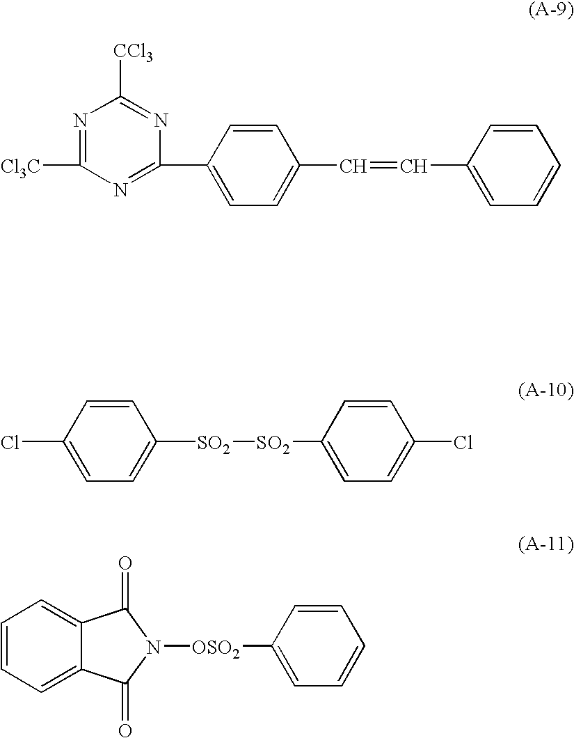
C1=CC(Cl)=CC=C1[SO2][SO2]C1=CC=C(Cl)C=C1.C1=CC=C2C(=C1)C(=O)N([OSO2]C1=CC=CC=C1)C2=O.N1=C([Cl3C])N=C(C2=CC=C(C=CC3=CC=CC=C3)C=C2)N=C1[CCl3]
